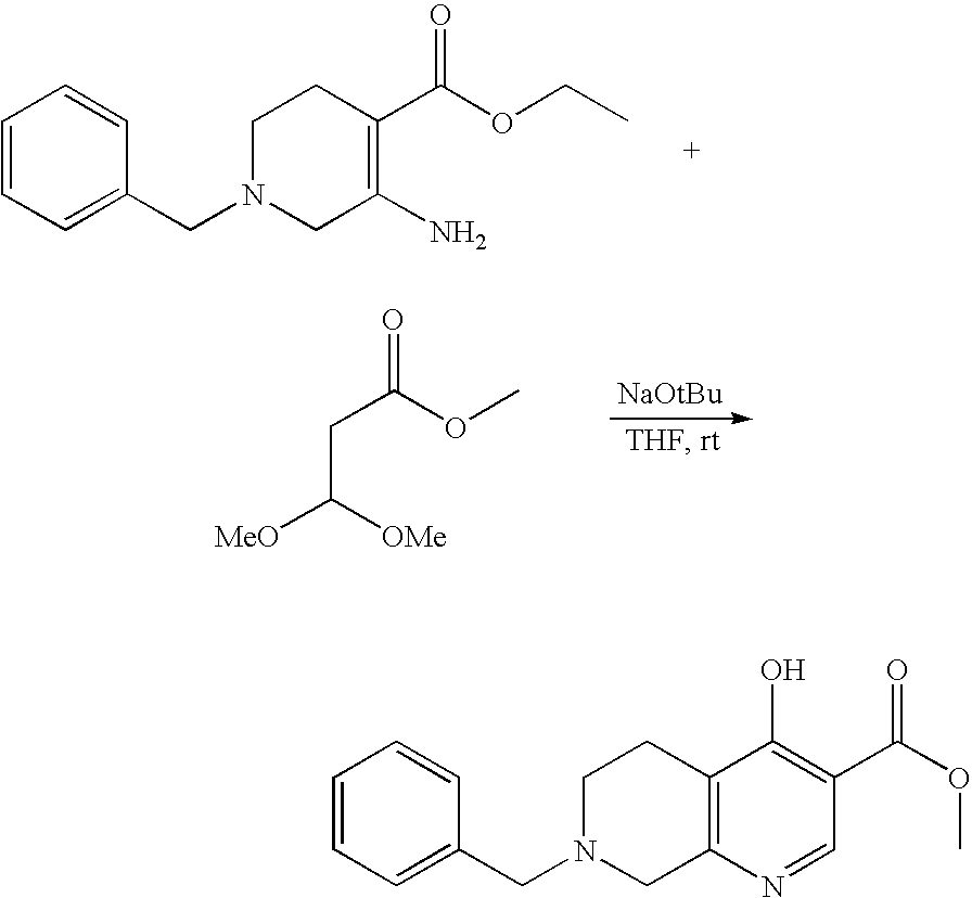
C1=CC=C(CN2CC(N)=C(C(OCC)=O)CC2)C=C1.[MeO]C([OMe])CC(=O)OC.C1=CC=C(CN2CC3=C(CC2)C(O)=C(C(OC)=O)C=N3)C=C1
